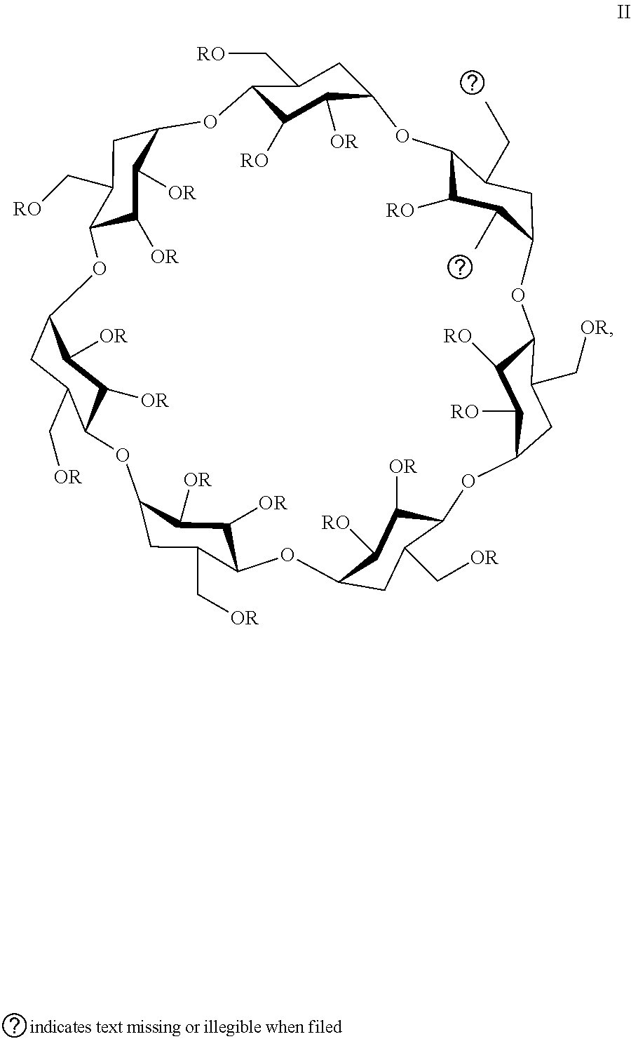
C12C([RO])C(C)C(CC1CC)OC1C([RO])C([RO])C(CC1C[OR])OC1C([OR])C([RO])C(CC1C[OR])OC1C([OR])C([OR])C(CC1C[OR])OC1C([OR])C([OR])C(CC1C[OR])OC1C([OR])C([OR])C(CC1C[RO])OC1C([RO])C([OR])C(O2)CC1C[RO]
